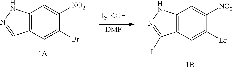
C12=C(C=C(Br)C([NO2])=C1)C=NN2.[DMF].C12=C(C=C(Br)C([NO2])=C1)C(I)=NN2
